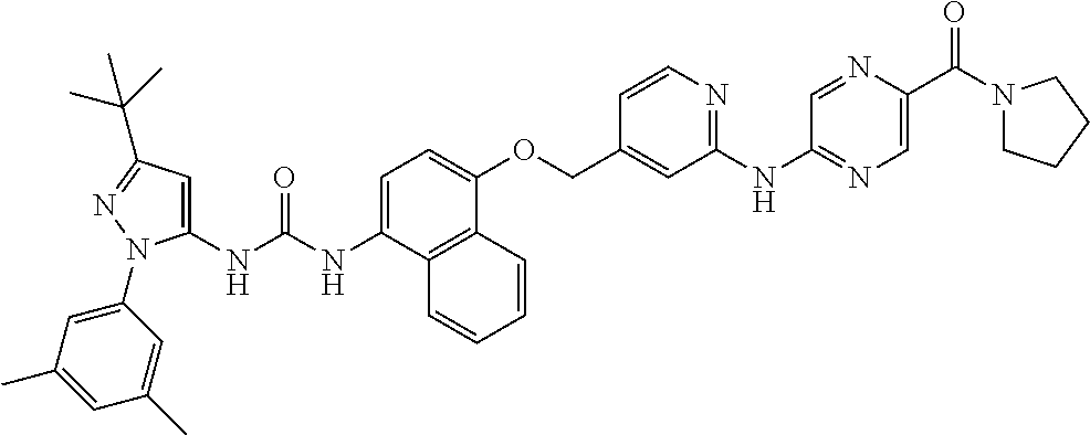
C1=C(NC(NC2=CC(C(C)(C)C)=NN2C2=CC(C)=CC(C)=C2)=O)C2=C(C(OCC3=CC(NC4=NC=C(C(N5CCCC5)=O)N=C4)=NC=C3)=C1)C=CC=C2
